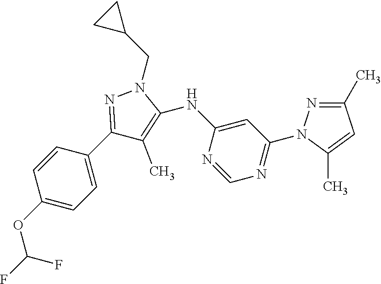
C1(C2=NN(CC3CC3)C(NC3=CC(N4N=C(C)C=C4C)=NC=N3)=C2C)=CC=C(OC(F)F)C=C1
